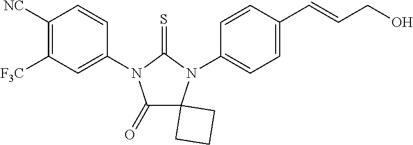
C1(=O)C2(N(C3=CC=C(C=CCO)C=C3)C(=S)N1C1=CC([F3C])=C([NC])C=C1)CCC2
